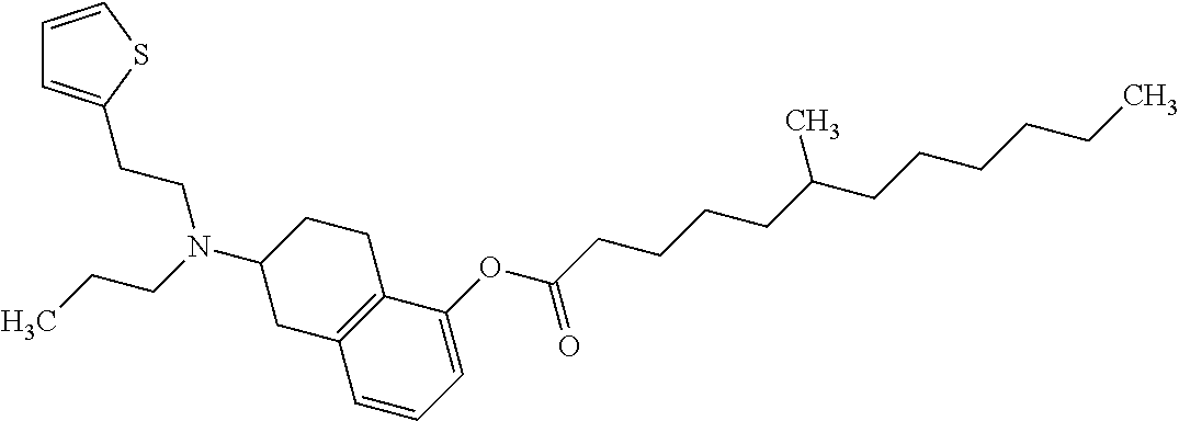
C1(OC(CCCCC(CCCCCC)C)=O)=CC=CC2=C1CCC(N(CCC)CCC1=CC=CS1)C2
